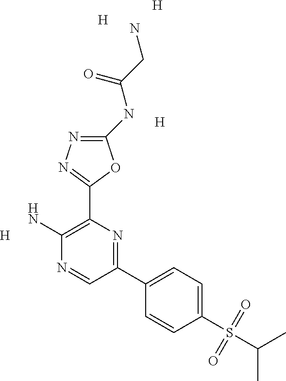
C1(NC(CN)=O)=NN=C(C2=C(N)N=CC(C3=CC=C(S(C(C)C)(=O)=O)C=C3)=N2)O1.[H].[H].[H].[H]
